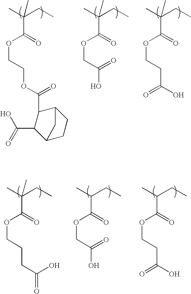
CC(CC)(C)C(=O)OCCCC(O)=O.CC(CC)C(=O)OCC(O)=O.CC(CC)C(=O)OCCC(O)=O.CC(CC)(C)C(=O)OCCOC(=O)C1C2CCC(C1C(=O)O)C2.CC(CC)(C)C(=O)OCC(O)=O.CC(CC)(C)C(=O)OCCC(O)=O
